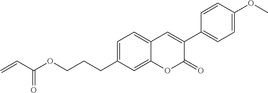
O(C)C1=CC=C(C2=CC3=CC=C(CCCOC(C=C)=O)C=C3OC2=O)C=C1
